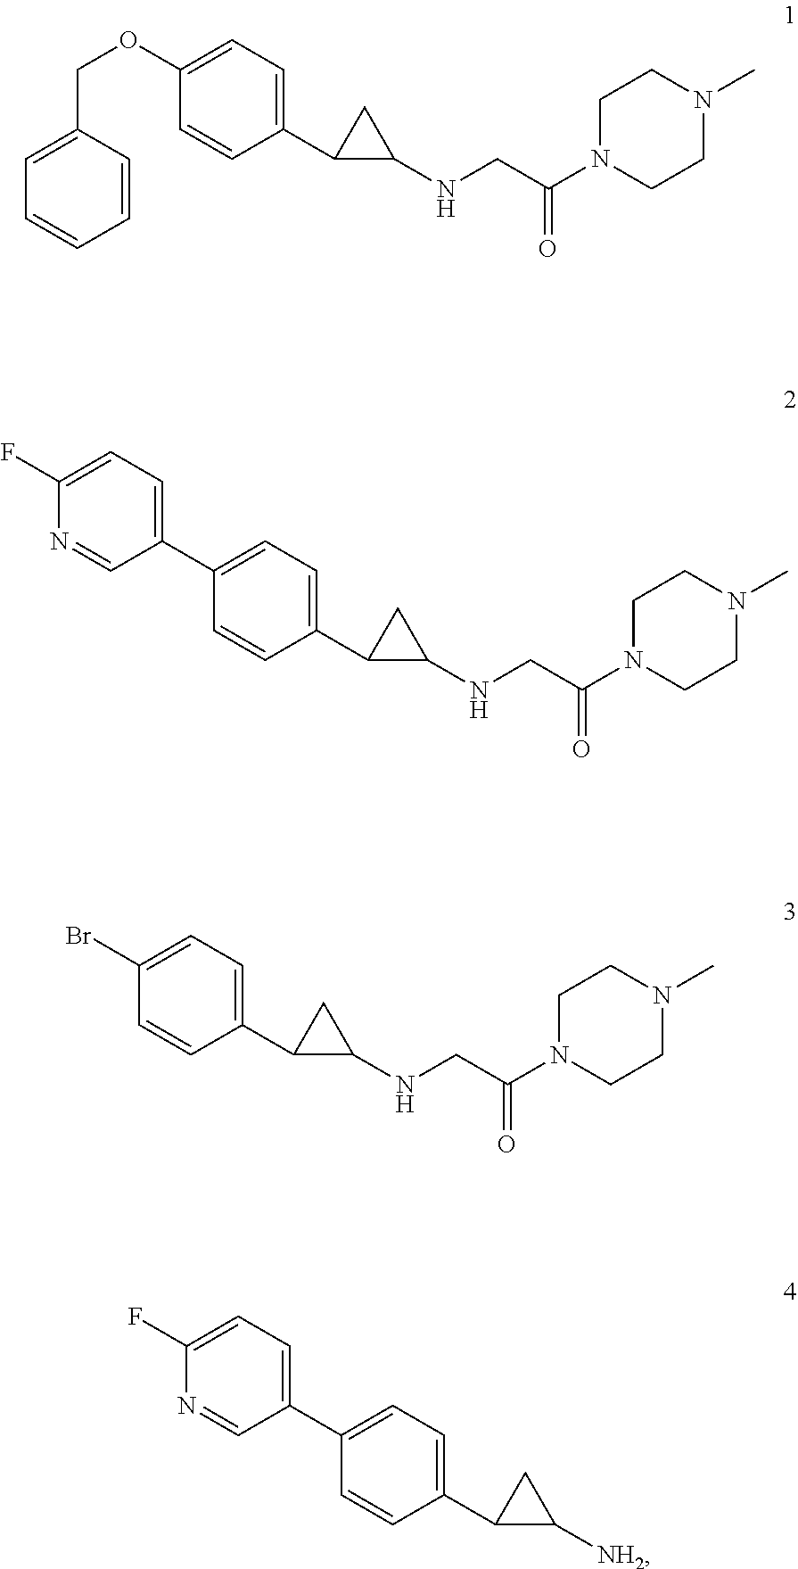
C1=C(COC2=CC=C(C3C(NCC(N4CCN(C)CC4)=O)C3)C=C2)C=CC=C1.C1=CC(C2C(NCC(N3CCN(C)CC3)=O)C2)=CC=C1C1=CC=C(F)N=C1.C1=CC(C2C(NCC(N3CCN(C)CC3)=O)C2)=CC=C1Br.C1=CC(C2C([NH2])C2)=CC=C1C1=CC=C(F)N=C1
